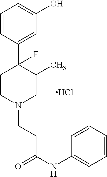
C1=CC(C2(F)CCN(CCC(NC3=CC=CC=C3)=O)CC2C)=CC(O)=C1.Cl
